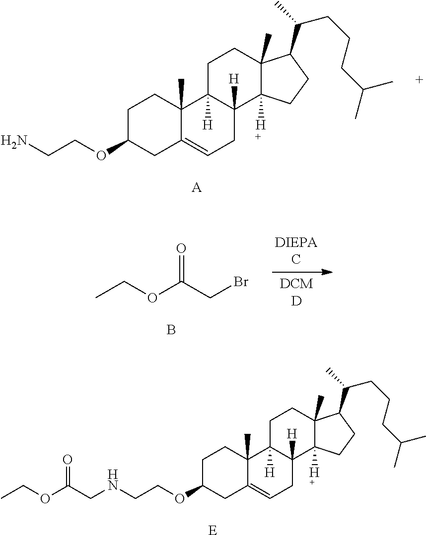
NCCOC1CC2=CCC3([H])C([H])(C2(C)CC1)CCC1(C)C3([H])CCC1C(C)CCCC(C)C.[A].B.CCOC(CBr)=O.N(CCOC1CC2=CCC3([H])C([H])(C2(C)CC1)CCC1(C)C3([H])CCC1C(C)CCCC(C)C)CC(OCC)=O.[E]
